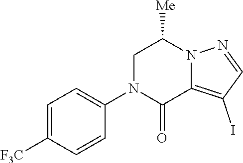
C1=C([F3C])C=CC(N2C(=O)C3=C(I)C=NN3C([Me])C2)=C1
